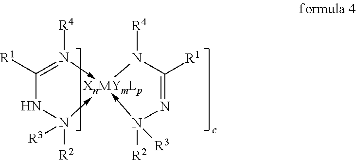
C1([R1])=N([R4])->[XnMYmLp]2(-N([R2])([R3])N1)-N([R2])([R3])N=C([R1])N2[R4]
